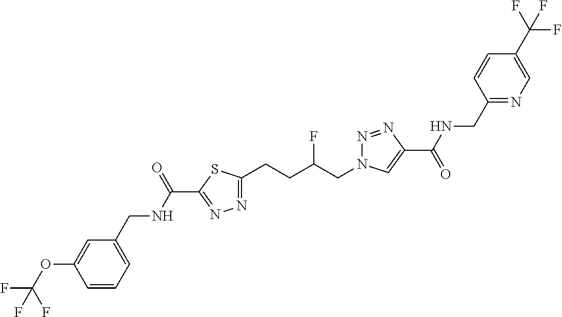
C1(C(NCC2=CC=CC(OC(F)(F)F)=C2)=O)=NN=C(CCC(CN2N=NC(C(=O)NCC3=NC=C(C(F)(F)F)C=C3)=C2)F)S1
